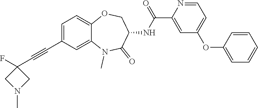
FC1(C#CC2=CC=C3C(=C2)N(C)C(=O)C(NC(C2=CC(OC4=CC=CC=C4)=CC=N2)=O)CO3)CN(C)C1
